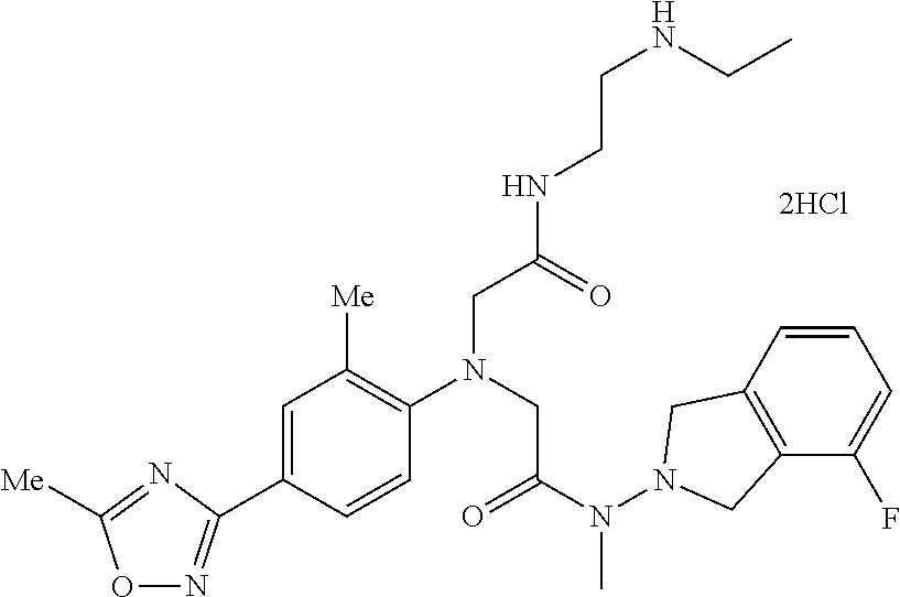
N1=C(C2=CC([Me])=C(N(CC(N(N3CC4=C(C3)C=CC=C4F)C)=O)CC(NCCNCC)=O)C=C2)N=C([Me])O1
